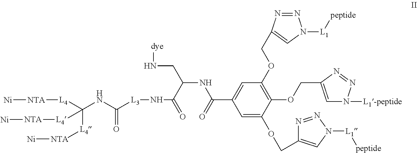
C(NC([L3]NC(=O)C(NC(C1=CC(OCC2=CN([L1][peptide])N=N2)=C(OCC2=CN([L1-peptide])N=N2)C(OCC2=CN([L1][peptide])N=N2)=C1)=O)CN[dye])=O)([L4][NTA][Ni])([L4][NTA][Ni])[L4][NTA][Ni]
